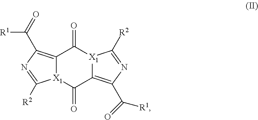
C12=C(C([R1])=O)N=C([R2])[X1]1C(=O)C1=C(C([R1])=O)N=C([R2])[X1]1C2=O
